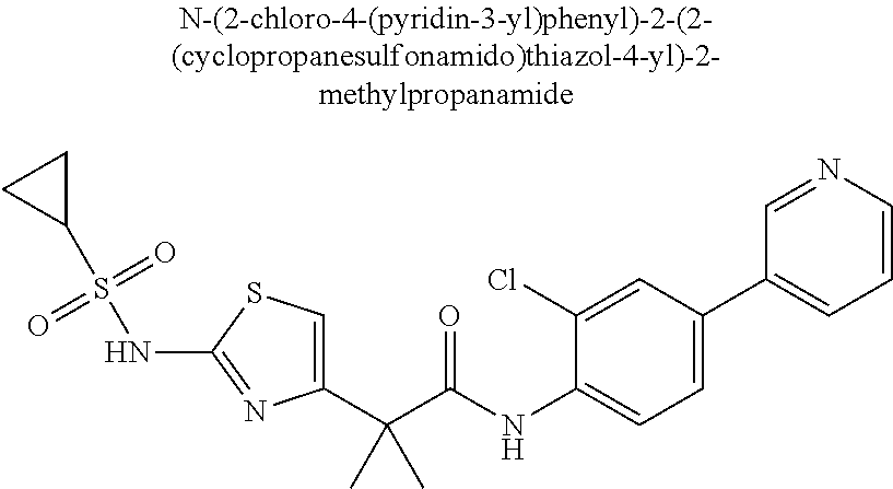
C1(C(C(NC2=CC=C(C3=CC=CN=C3)C=C2Cl)=O)(C)C)=CSC(NS(C2CC2)(=O)=O)=N1
